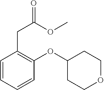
C1(CC(OC)=O)=C(OC2CCOCC2)C=CC=C1
